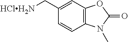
C12=C(C=C(C[HClH2N])C=C1)OC(=O)N2C
